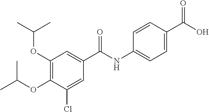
C1(OC(C)C)=C(OC(C)C)C(Cl)=CC(C(NC2=CC=C(C(O)=O)C=C2)=O)=C1
